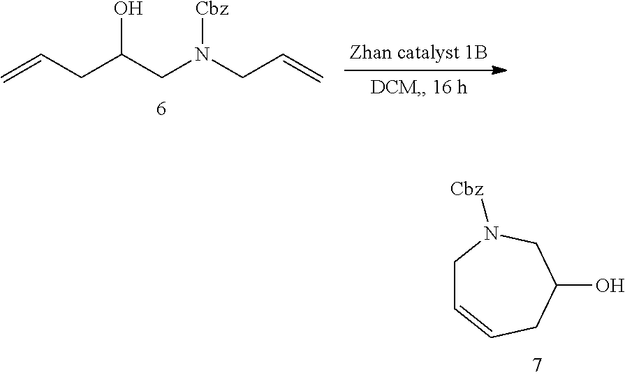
OC(CN(CC=C)[Cbz])CC=C.C1C=CCC(O)CN1[Cbz]
